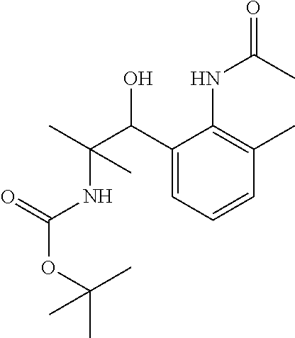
C1(C(C(C)(NC(OC(C)(C)C)=O)C)O)=CC=CC(C)=C1NC(=O)C
